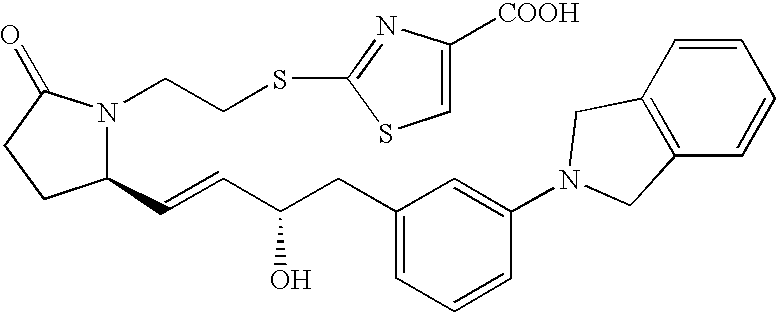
C1(C=CC(CC2=CC=CC(N3CC4=C(C=CC=C4)C3)=C2)O)N(CCSC2=NC([COOH])=CS2)C(=O)CC1
